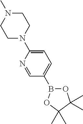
O1B(C2=CC=C(N3CCN(C)CC3)N=C2)OC(C)(C)C1(C)C
